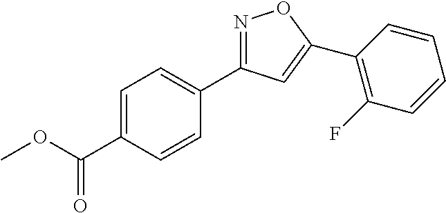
COC(C1=CC=C(C2=NOC(C3=C(F)C=CC=C3)=C2)C=C1)=O
